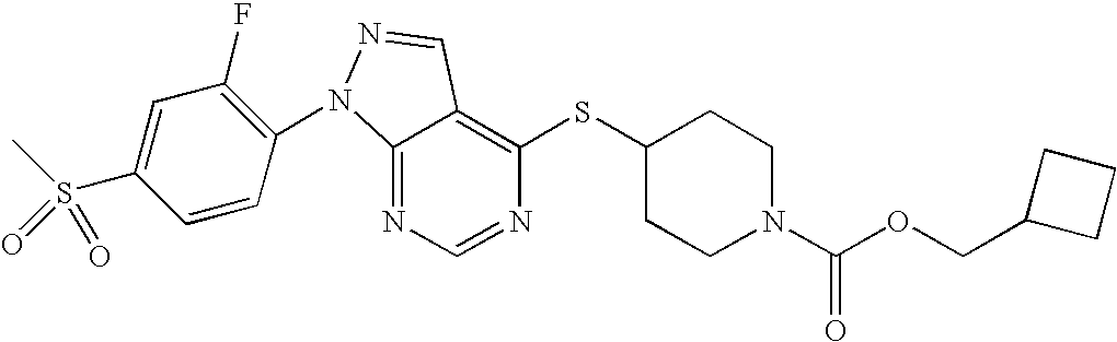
C12=NC=NC(SC3CCN(C(OCC4CCC4)=O)CC3)=C1C=NN2C1=C(F)C=C(S(C)(=O)=O)C=C1
